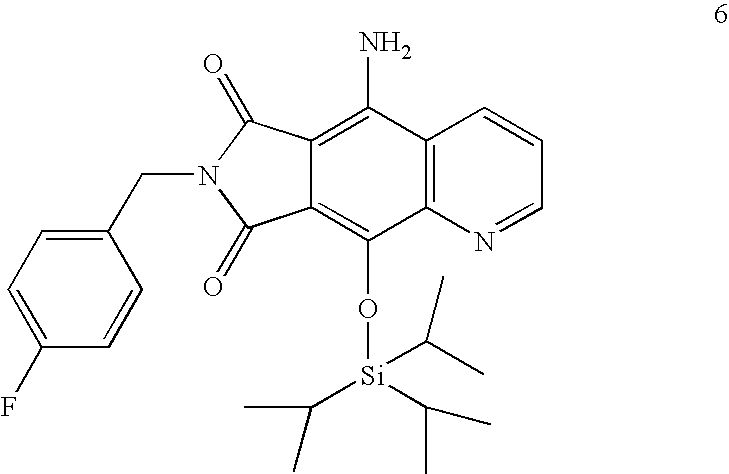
C1(CN2C(=O)C3=C(O[Si](C(C)C)(C(C)C)C(C)C)C4=C(C(N)=C3C2=O)C=CC=N4)=CC=C(F)C=C1
